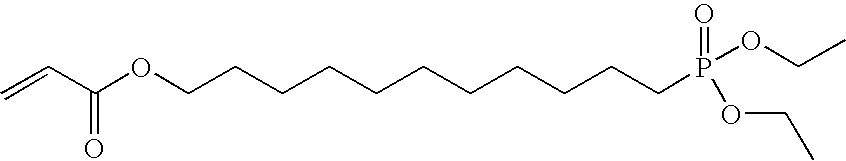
C=CC(OCCCCCCCCCCCP(OCC)(OCC)=O)=O
